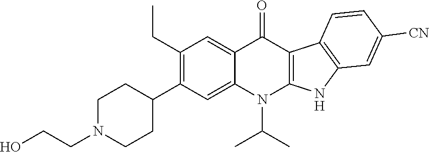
OCCN1CCC(C2=C(CC)C=C3C(=C2)N(C(C)C)C2=C(C4=C(N2)C=C([CN])C=C4)C3=O)CC1
